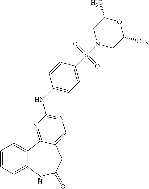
C1=CC=C2C(=C1)C1=NC(NC3=CC=C(S(N4CC(C)OC(C)C4)(=O)=O)C=C3)=NC=C1CC(=O)N2
